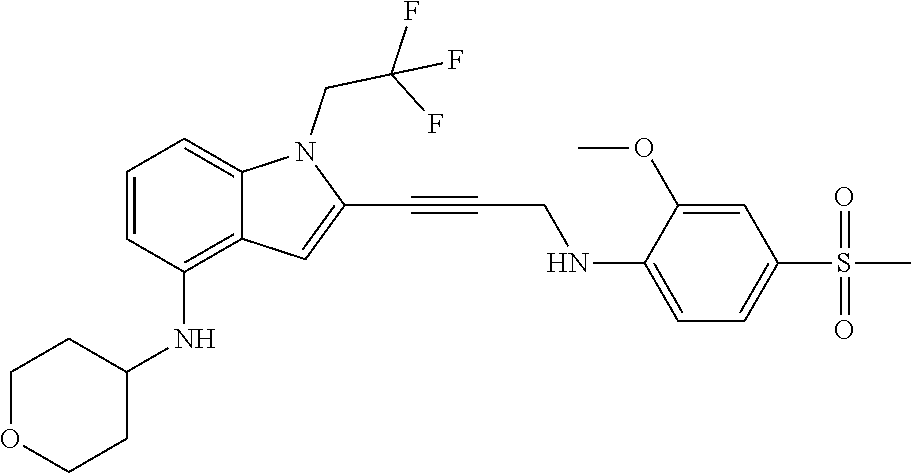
C(C#CC1=CC2=C(NC3CCOCC3)C=CC=C2N1CC(F)(F)F)NC1=CC=C(S(C)(=O)=O)C=C1OC
